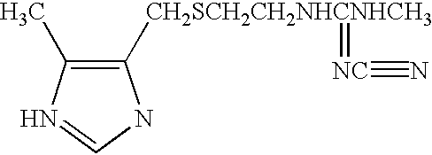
C1([CH2SCH2CH2NHCNHCH3]=[NC]#N)=C(C)N=CN1
